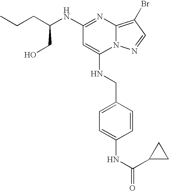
C1(NC(CCC)CO)=NC2=C(Br)C=NN2C(NCC2=CC=C(NC(=O)C3CC3)C=C2)=C1
